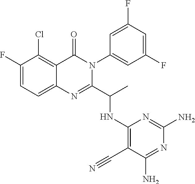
C1(F)=CC=C2C(=C1Cl)C(=O)N(C1=CC(F)=CC(F)=C1)C(C(C)NC1=C(C#N)C(N)=NC(N)=N1)=N2
